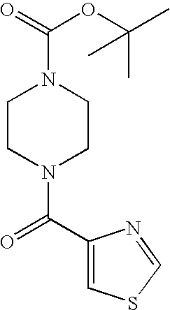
C1CN(C(=O)C2=CSC=N2)CCN1C(=O)OC(C)(C)C
